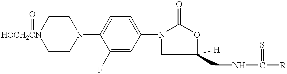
[HOCH2CN]1(=O)CCN(C2=CC=C(N3CC([H])(CNC(=S)[R])OC3=O)C=C2F)CC1
